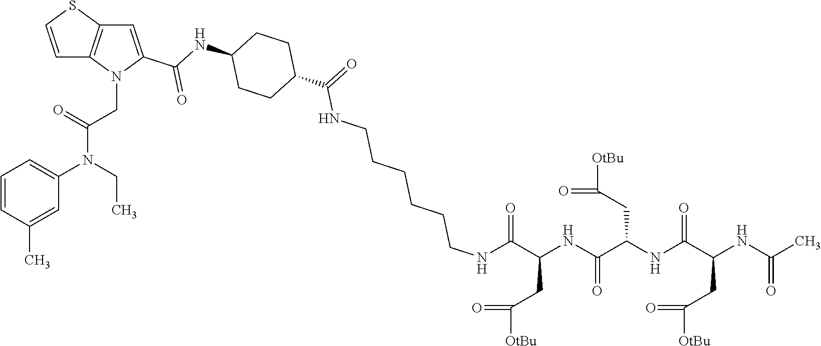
C1=CC(C)=CC(N(CC)C(=O)CN2C(C(=O)NC3CCC(C(NCCCCCCNC(C(NC(C(NC(C(NC(C)=O)CC([OtBu])=O)=O)CC([OtBu])=O)=O)CC([OtBu])=O)=O)=O)CC3)=CC3=C2C=CS3)=C1
